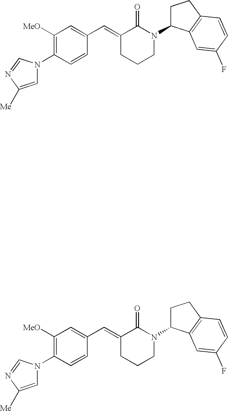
C1=CC(N2C=C([Me])N=C2)=C([OMe])C=C1C=C1CCCN(C2CCC3=C2C=C(F)C=C3)C1=O.C1=CC(N2C=C([Me])N=C2)=C([OMe])C=C1C=C1CCCN(C2CCC3=C2C=C(F)C=C3)C1=O
